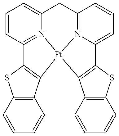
C12=C(C3=C(S1)C1=N4C(=CC=C1)CC1=N5C(=CC=C1)C1=C(C6=C(S1)C=CC=C6)[Pt]345)C=CC=C2
